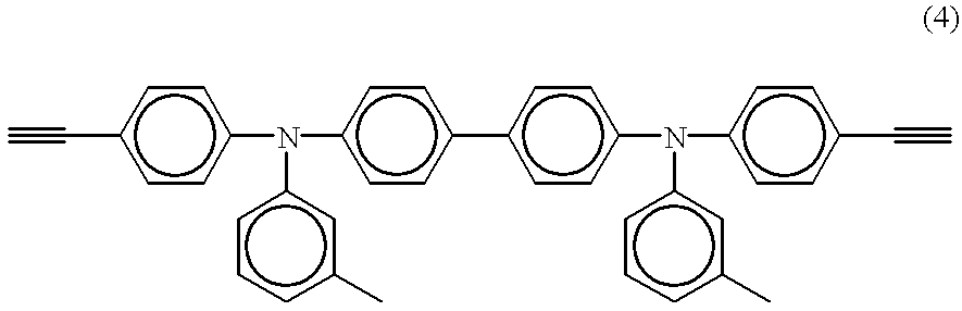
c1(C#C)ccc(N(c2ccc(-c3ccc(N(c4ccc(C#C)cc4)c4cccc(C)c4)cc3)cc2)c2cccc(C)c2)cc1
